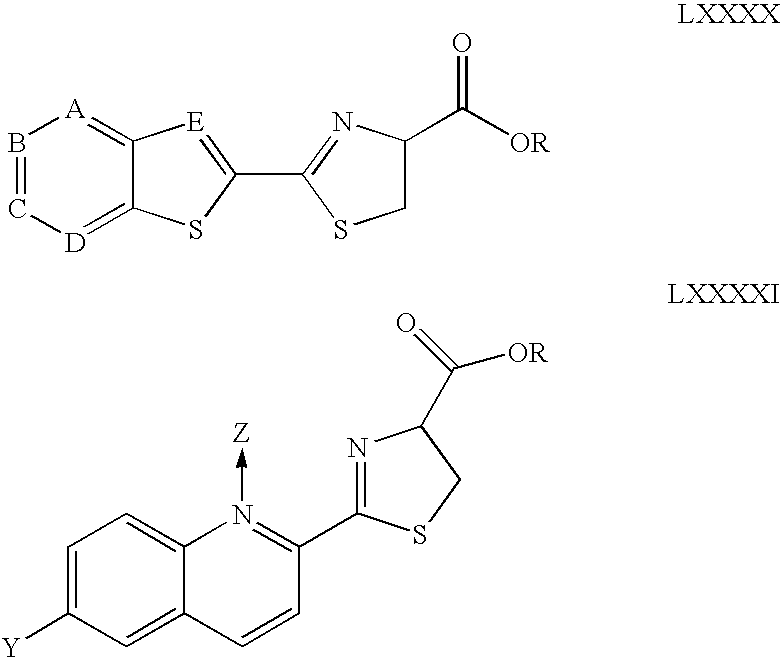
B1=C[D]=C2C(=[A]1)[E]=C(C1=NC(C([OR])=O)CS1)S2.C1=C([Y])C=C2C(=C1)N(->[Z])=C(C1=NC(C([OR])=O)CS1)C=C2
